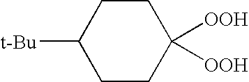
C1CC([t-Bu])CCC1([OOH])[OOH]
